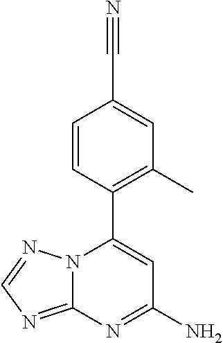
C1=CC(C2=CC(N)=NC3=NC=NN23)=C(C)C=C1C#N
